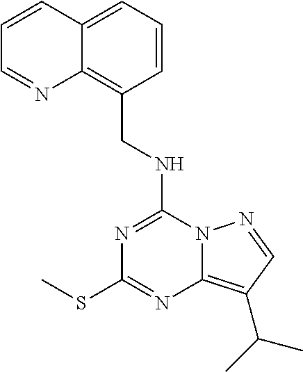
C12=CC=CC(CNC3=NC(SC)=NC4=C(C(C)C)C=NN34)=C1N=CC=C2
